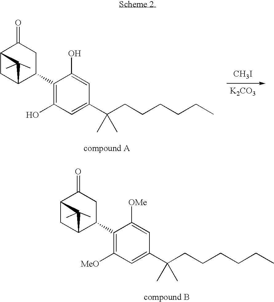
C12CC(C(C3=C([MeO])C=C(C(CCCCCC)(C)C)C=C3[OMe])CC1=O)C2(C)C.C12CC(C(C3=C(O)C=C(C(CCCCCC)(C)C)C=C3O)CC1=O)C2(C)C.[CH3I].[K2CO3]
